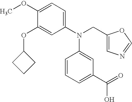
C1(OC)=CC=C(N(CC2=CN=CO2)C2=CC(C(=O)O)=CC=C2)C=C1OC1CCC1
